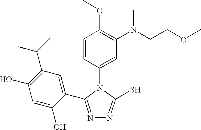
C1(C2=NN=C(S)N2C2=CC(N(CCOC)C)=C(OC)C=C2)=CC(C(C)C)=C(O)C=C1O
